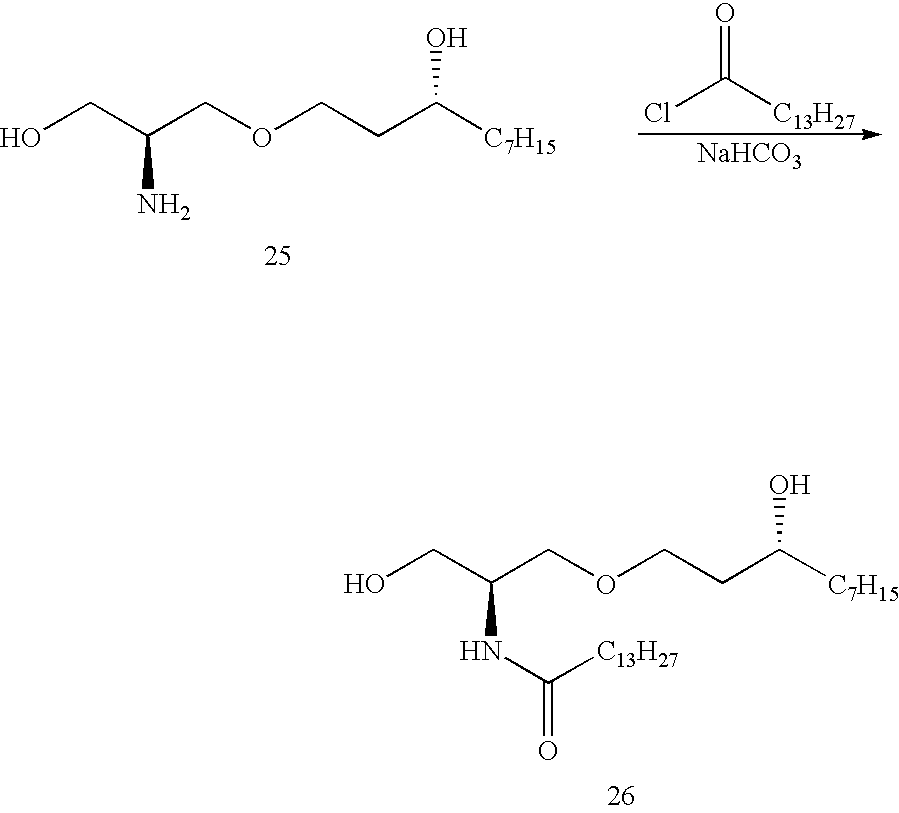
C(COCCC([C7H15])O)(CO)N.[NaHCO3].C(Cl)([C13H27])=O.C(COCCC([C7H15])O)(CO)NC([C13H27])=O
